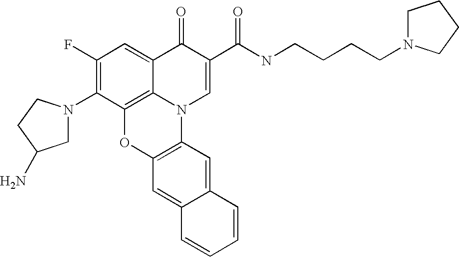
C1(F)=C(N2CC(N)CC2)C2=C3C(=C1)C(=O)C(C(=O)NCCCCN1CCCC1)=CN3C1=C(O2)C=C2C(=C1)C=CC=C2
